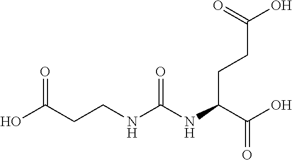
OC(CCNC(NC(C(O)=O)CCC(O)=O)=O)=O
